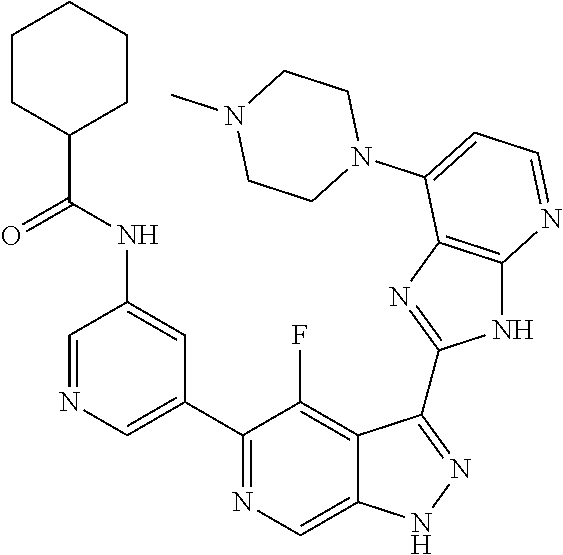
C1=NC=C(C2=NC=C3C(=C2F)C(C2=NC4=C(N2)N=CC=C4N2CCN(C)CC2)=NN3)C=C1NC(C1CCCCC1)=O
